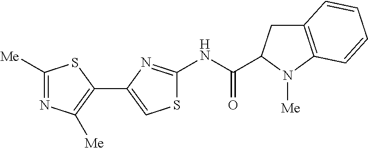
N(C(=O)C1CC2=C(N1[Me])C=CC=C2)C1=NC(C2=C([Me])N=C([Me])S2)=CS1
